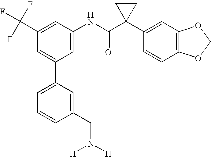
C1(NC(C2(C3=CC4=C(C=C3)OCO4)CC2)=O)=CC(C2=CC=CC(CN([H])[H])=C2)=CC(C(F)(F)F)=C1
